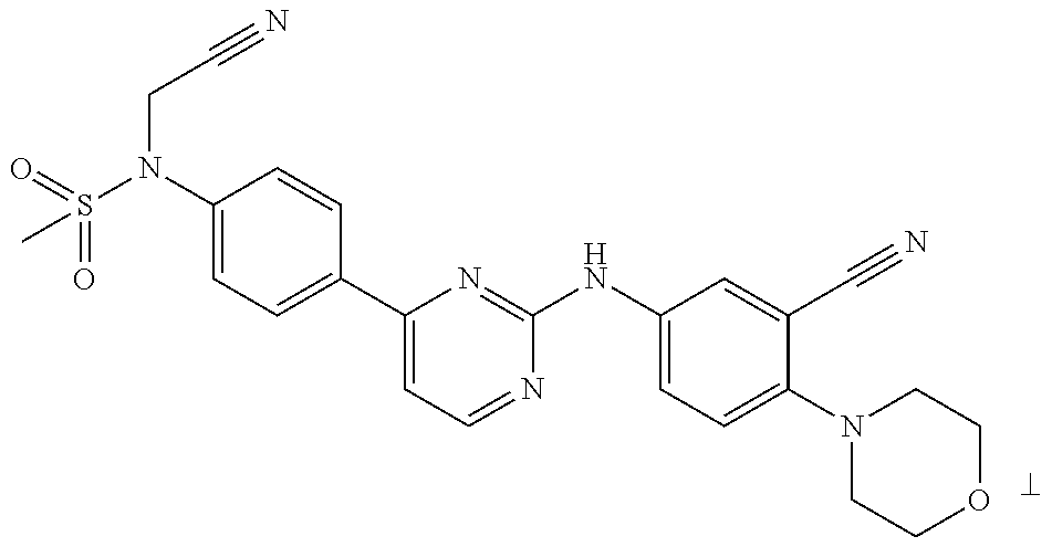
O=S(N(C1=CC=C(C2=CC=NC(NC3=CC=C(N4CCOCC4)C(C#N)=C3)=N2)C=C1)CC#N)(=O)C
